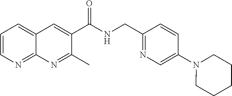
C1=CN=C2C(=C1)C=C(C(NCC1=NC=C(N3CCCCC3)C=C1)=O)C(C)=N2
